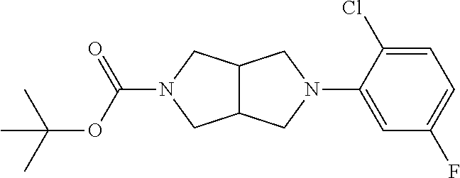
C12C(CN(C(OC(C)(C)C)=O)C1)CN(C1=CC(F)=CC=C1Cl)C2
